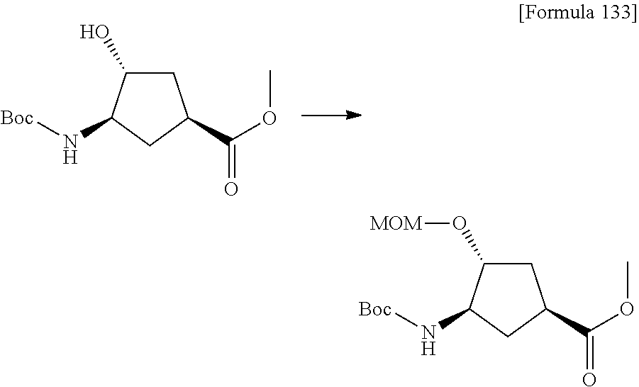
C1C(O)C(N[Boc])CC1C(OC)=O.C1C(O[MOM])C(N[Boc])CC1C(OC)=O
